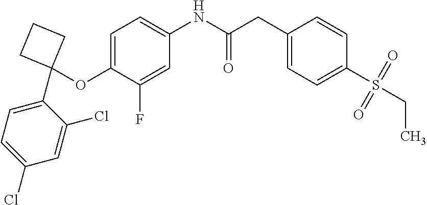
C1(OC2(C3=CC=C(Cl)C=C3Cl)CCC2)=CC=C(NC(CC2=CC=C(S(CC)(=O)=O)C=C2)=O)C=C1F
